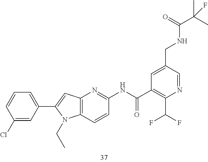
C1=C(CNC(=O)C(C)(C)F)C=NC(C(F)F)=C1C(NC1=NC2=C(C=C1)N(CC)C(C1=CC=CC(Cl)=C1)=C2)=O
